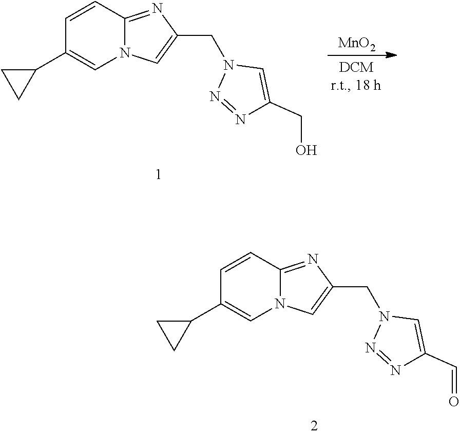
[MnO2].C(C1=CN(CC2=CN3C(=N2)C=CC(C2CC2)=C3)N=N1)O.C(C1=CN(CC2=CN3C(=N2)C=CC(C2CC2)=C3)N=N1)=O
